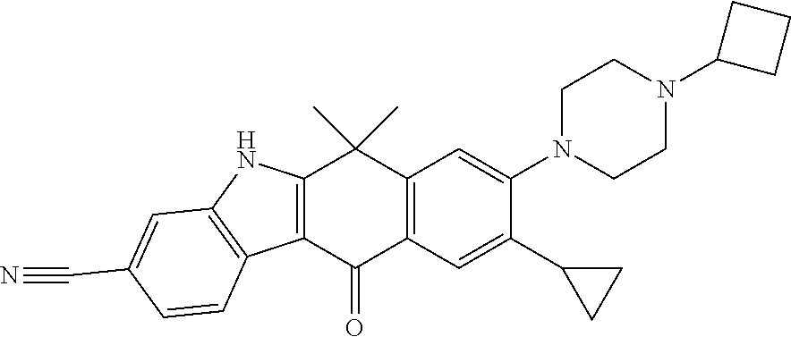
C1CN(C2=CC3=C(C=C2C2CC2)C(=O)C2=C(C3(C)C)NC3=C2C=CC(C#N)=C3)CCN1C1CCC1
